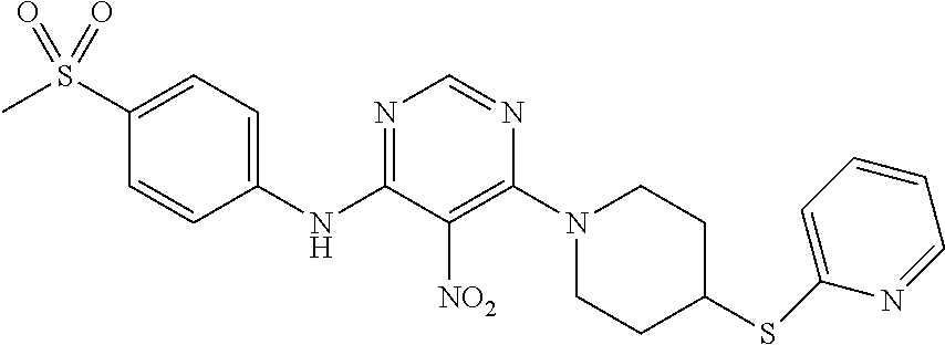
N1=C(NC2=CC=C(S(C)(=O)=O)C=C2)C([NO2])=C(N2CCC(SC3=CC=CC=N3)CC2)N=C1
